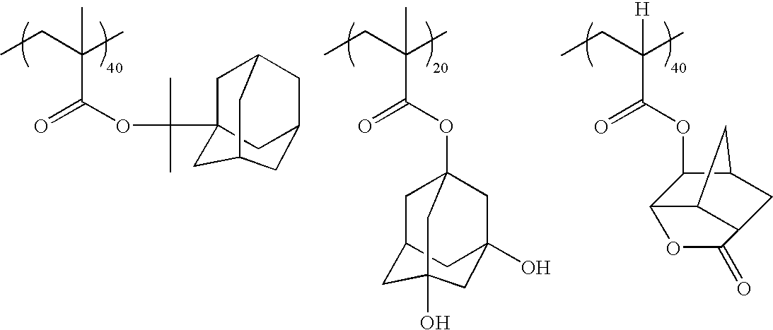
CCC(C)(C(OC12CC3CC(O)(C1)CC(O)(C3)C2)=O)C.CCC(C)(C(OC1C2C3C(CC1C3)C(=O)O2)=O)[H].CCC(C)(C(OC(C)(C)C12CC3CC(C1)CC(C2)C3)=O)C
